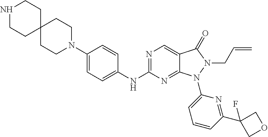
N1CCC2(CC1)CCN(C1=CC=C(NC3=NC=C4C(=N3)N(C3=CC=CC(C5(F)COC5)=N3)N(CC=C)C4=O)C=C1)CC2
